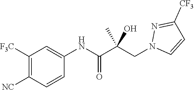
C1([F3C])=C([NC])C=CC(NC(C(CN2C=CC([CF3])=N2)(O)C)=O)=C1
